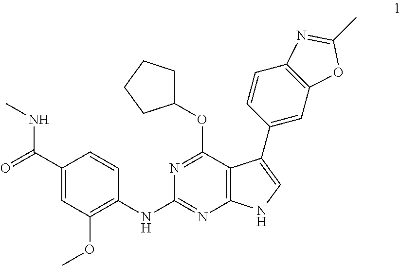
C1(C(=O)NC)=CC(OC)=C(NC2=NC3=C(C(OC4CCCC4)=N2)C(C2=CC4=C(C=C2)N=C(C)O4)=CN3)C=C1
